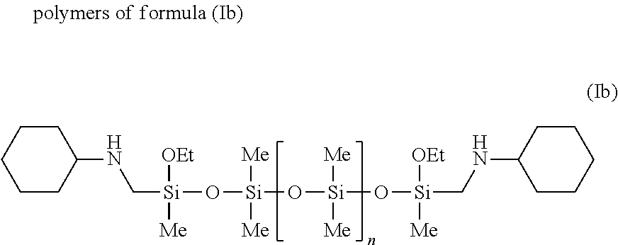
C1CCCCC1NC[Si](O[Si]([Me])([Me])O[Si]([Me])([Me])O[Si]([OEt])([Me])CNC1CCCCC1)([OEt])[Me]
